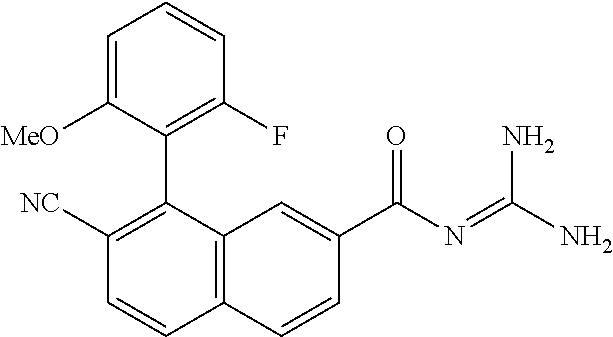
C1([NC])=C(C2=C(F)C=CC=C2[MeO])C2=C(C=C1)C=CC(C(N=C(N)N)=O)=C2
